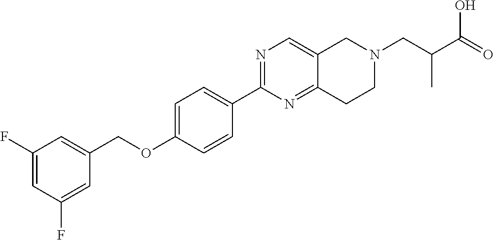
C1(F)=CC(F)=CC(COC2=CC=C(C3=NC=C4C(=N3)CCN(CC(C(=O)O)C)C4)C=C2)=C1
